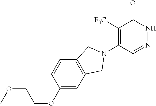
C1([F3C])=C(N2CC3=C(C=CC(OCCOC)=C3)C2)C=NNC1=O
